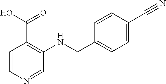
C1=CN=CC(NCC2=CC=C(C#N)C=C2)=C1C(O)=O
